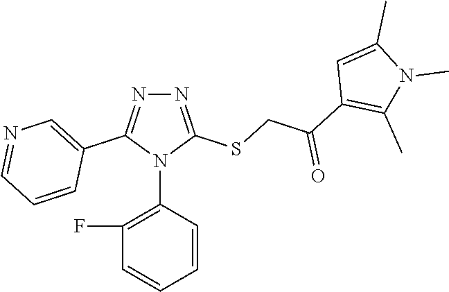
N1=C(SCC(=O)C2=C(C)N(C)C(C)=C2)N(C2=C(F)C=CC=C2)C(C2=CN=CC=C2)=N1
